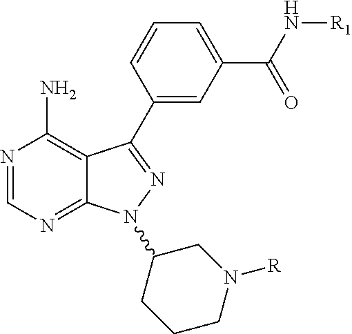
N1=C(C2=CC(C(N[R1])=O)=CC=C2)C2=C(N)N=CN=C2N1C1CCCN([R])C1
